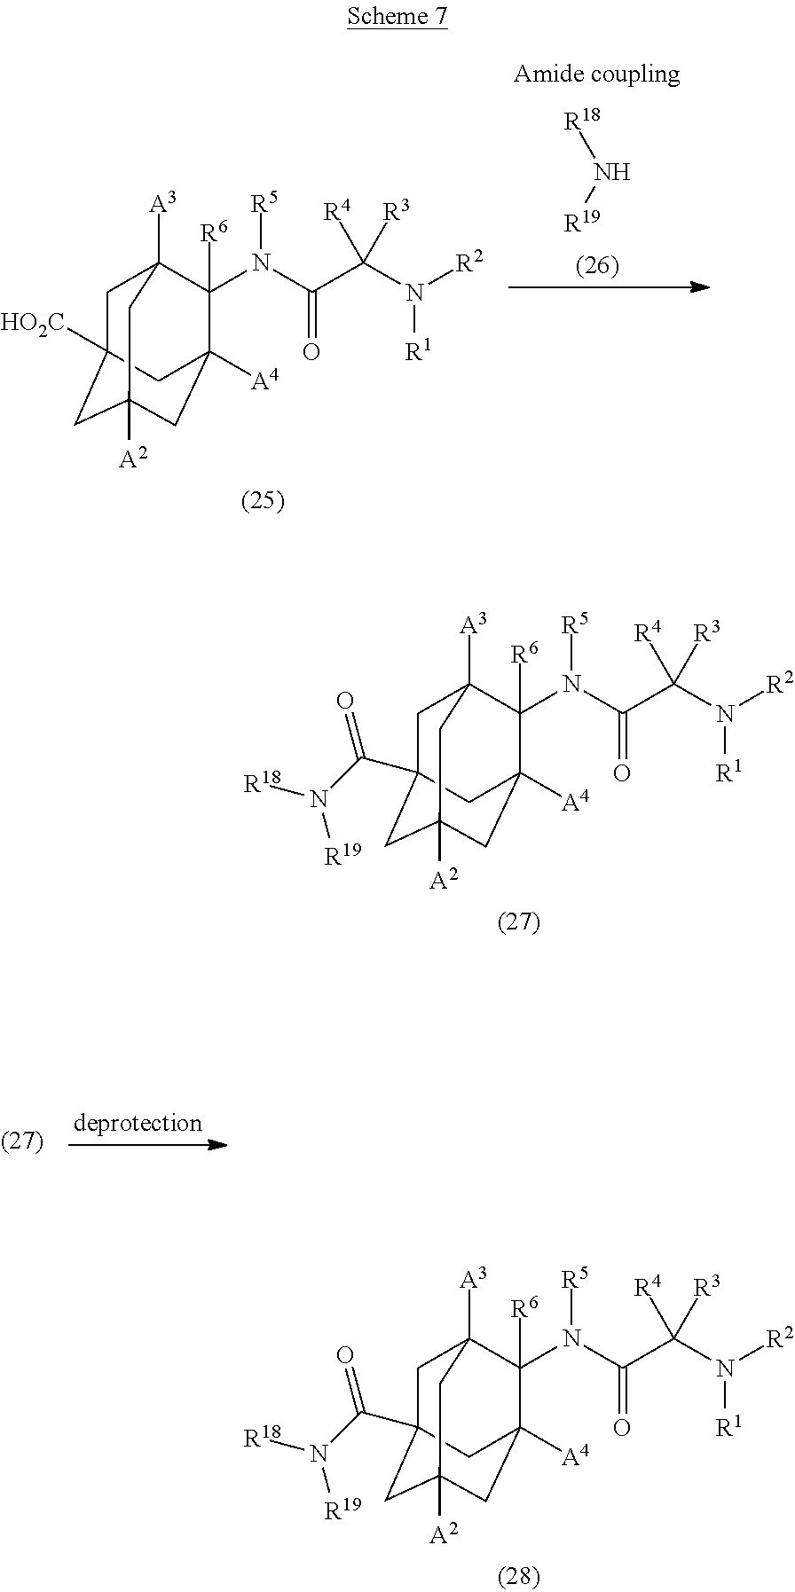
C1C2([HO2C])CC3([A2])CC([A4])(C([R6])(N([R5])C(C(N([R2])[R1])([R3])[R4])=O)C1([A3])C3)C2.[R18]N[R19].C1C2(C(N([R19])[R18])=O)CC3([A2])CC([A4])(C([R6])(N([R5])C(C(N([R2])[R1])([R3])[R4])=O)C1([A3])C3)C2.C1C2(C(N([R19])[R18])=O)CC3([A2])CC([A4])(C([R6])(N([R5])C(C(N([R2])[R1])([R3])[R4])=O)C1([A3])C3)C2
